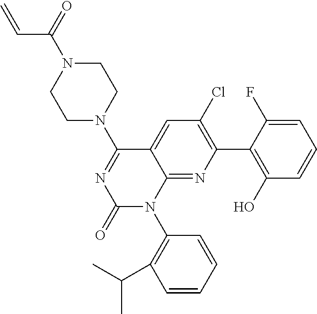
C1(N2CCN(C(=O)C=C)CC2)=NC(=O)N(C2=C(C(C)C)C=CC=C2)C2=NC(C3=C(O)C=CC=C3F)=C(Cl)C=C12
